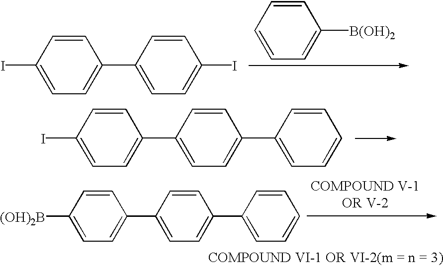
C1(I)=CC=C(C2=CC=C(I)C=C2)C=C1.C1=CC=C([B(OH)2])C=C1.C1(I)=CC=C(C2=CC=C(C3=CC=CC=C3)C=C2)C=C1.C1([(OH)2B])=CC=C(C2=CC=C(C3=CC=CC=C3)C=C2)C=C1
